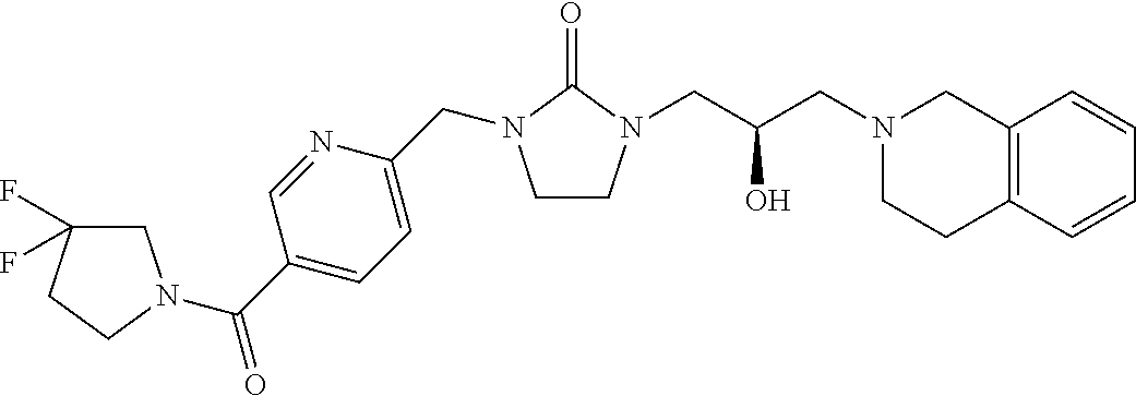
C1CN(CC(CN2CCC3=C(C2)C=CC=C3)O)C(=O)N1CC1=CC=C(C(=O)N2CC(F)(F)CC2)C=N1
